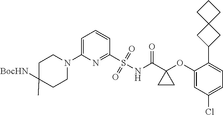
C1=C(N2CCC([BocHN])(C)CC2)N=C(S(NC(C2(OC3=CC(Cl)=CC=C3C3CC4(C3)CCC4)CC2)=O)(=O)=O)C=C1
